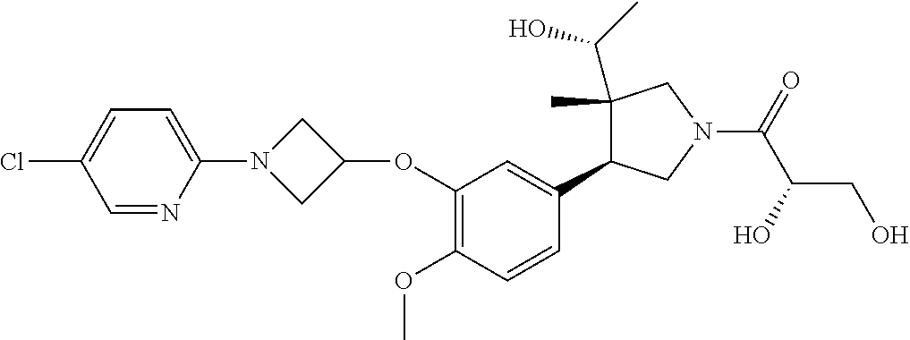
C1=C(Cl)C=NC(N2CC(OC3=C(OC)C=CC(C4C(C(O)C)(C)CN(C(C(CO)O)=O)C4)=C3)C2)=C1
